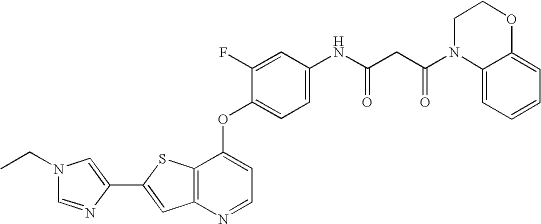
C12=C(SC(C3=CN(CC)C=N3)=C1)C(OC1=CC=C(NC(CC(=O)N3C4=CC=CC=C4OCC3)=O)C=C1F)=CC=N2
